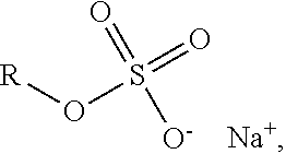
[R]OS(=O)([O-])=O.[Na+]
